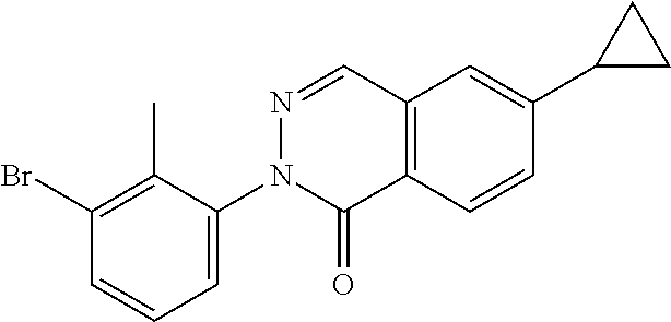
C1(Br)=C(C)C(N2N=CC3=C(C2=O)C=CC(C2CC2)=C3)=CC=C1
